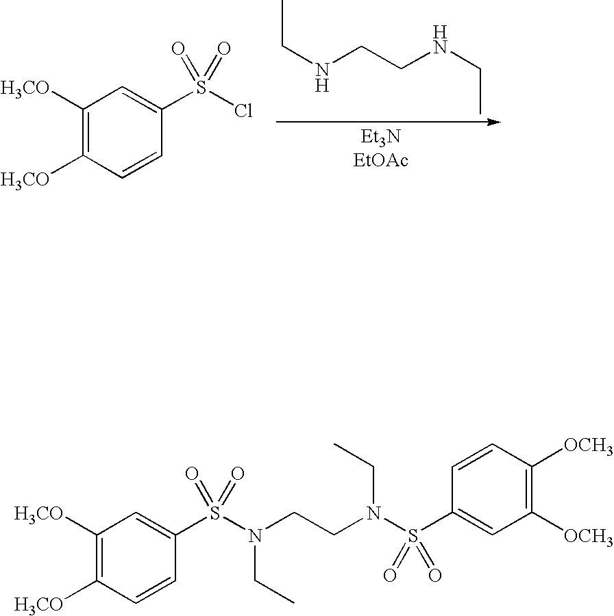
N(CCNCC)CC.C1([H3CO])=C([H3CO])C=CC(S(Cl)(=O)=O)=C1.C1([H3CO])=C([H3CO])C=CC(S(N(CCN(S(C2=CC([OCH3])=C([OCH3])C=C2)(=O)=O)CC)CC)(=O)=O)=C1
